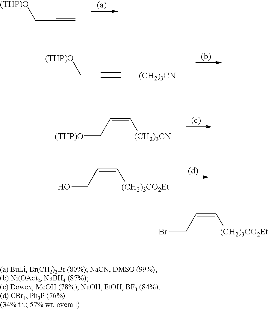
[(THP)O]CC#C.[(THP)O]CC#C[(CH2)3CN].[(THP)O]CC=C[(CH2)3CN].OCC=C[(CH2)3CO2Et].BrCC=C[(CH2)3CO2Et]
